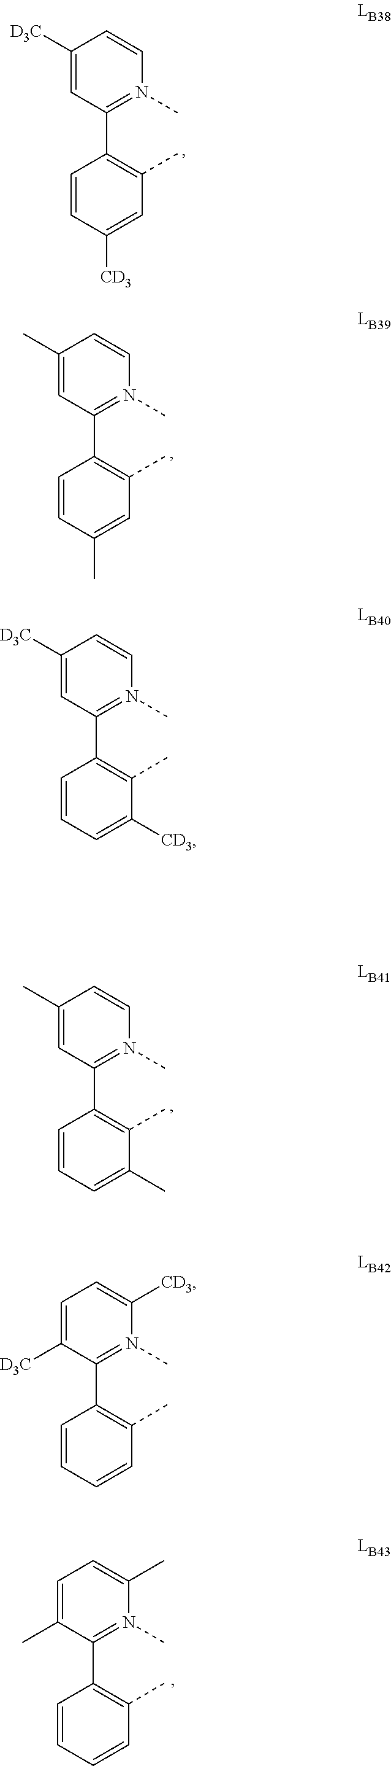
C1([D3C])=CC(C2=C(C)C=C([CD3])C=C2)=N(C)C=C1.C1(C)=CC(C2=C(C)C=C(C)C=C2)=N(C)C=C1.C1(C)=CC(C2=C(C)C(C)=CC=C2)=N(C)C=C1.C1=C(C)C(C2=C(C)C=CC=C2)=N(C)C(C)=C1.C1([D3C])=CC(C2=C(C)C([CD3])=CC=C2)=N(C)C=C1.C1=C([D3C])C(C2=C(C)C=CC=C2)=N(C)C([CD3])=C1
